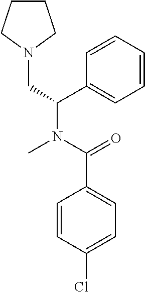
N1(CC(N(C(=O)C2=CC=C(Cl)C=C2)C)C2=CC=CC=C2)CCCC1
